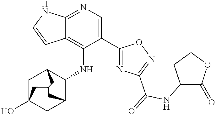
C12=NC=C(C3=NC(C(NC4C(=O)OCC4)=O)=NO3)C(NC3C4CC5(O)CC3CC(C5)C4)=C1C=CN2
